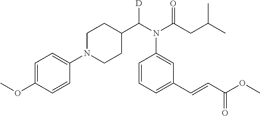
N1(C2=CC=C(OC)C=C2)CCC(C(N(C(CC(C)C)=O)C2=CC(C=CC(OC)=O)=CC=C2)[D])CC1
